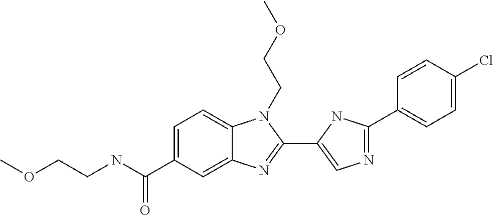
C1=C(C(NCCOC)=O)C=C2C(=C1)N(CCOC)C(C1=CN=C(C3=CC=C(Cl)C=C3)N1)=N2
